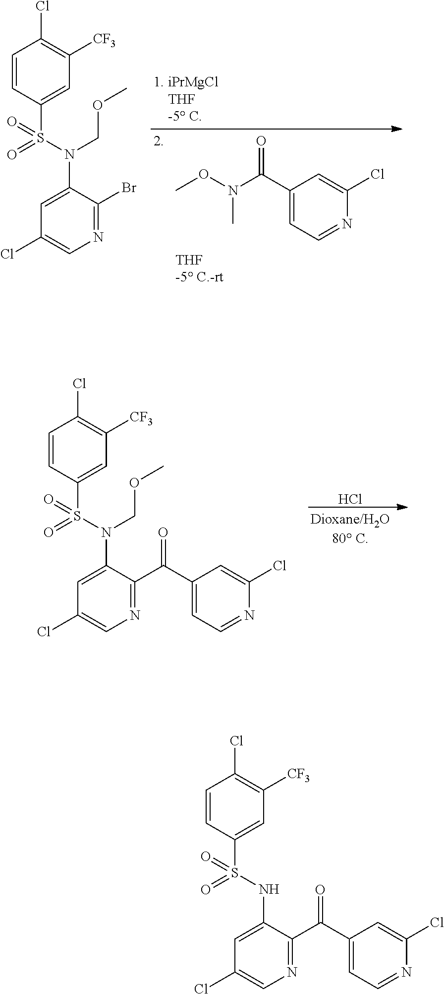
O(C)N(C)C(C1=CC=NC(Cl)=C1)=O.C1=CC(S(N(C2=CC(Cl)=CN=C2Br)COC)(=O)=O)=CC([CF3])=C1Cl.Cl.C1=CC(S(N(C2=CC(Cl)=CN=C2C(C2=CC=NC(Cl)=C2)=O)COC)(=O)=O)=CC([CF3])=C1Cl.C1=CC(S(NC2=CC(Cl)=CN=C2C(C2=CC=NC(Cl)=C2)=O)(=O)=O)=CC([CF3])=C1Cl
